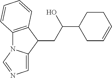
C12=C(C(CC(C3CCC=CC3)O)C3=CN=CN13)C=CC=C2
